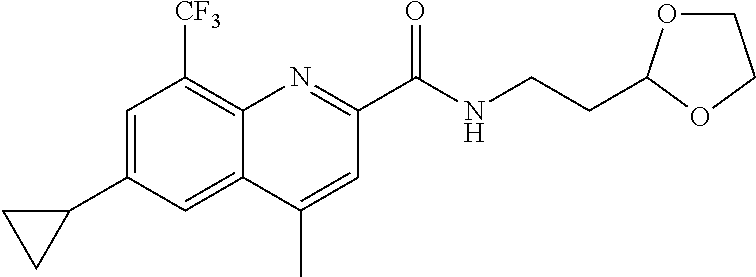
C1=C(C2CC2)C=C2C(=C1[CF3])N=C(C(NCCC1OCCO1)=O)C=C2C
